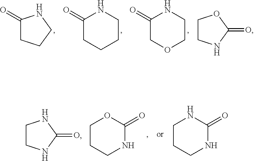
C1(=O)CCCN1.C1(=O)CCCCN1.C1(=O)COCCN1.C1CNC(=O)O1.C1CNC(=O)N1.C1CCNC(=O)O1.C1CCNC(=O)N1
